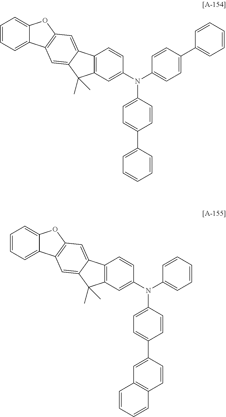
C1=CC=C2C(=C1)OC1=C2C=C2C(=C1)C1=C(C2(C)C)C=C(N(C2=CC=CC=C2)C2=CC=C(C3=CC4=C(C=C3)C=CC=C4)C=C2)C=C1.C1=CC=C2C(=C1)OC1=C2C=C2C(=C1)C1=C(C2(C)C)C=C(N(C2=CC=C(C3=CC=CC=C3)C=C2)C2=CC=C(C3=CC=CC=C3)C=C2)C=C1
